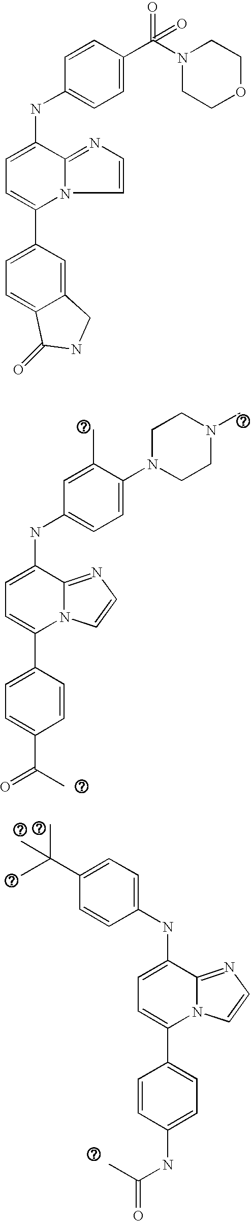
C1(C2=CC=C(NC3=CC=C(C(C)(C)C)C=C3)C3=NC=CN23)=CC=C(NC(C)=O)C=C1.C1(C2=CC=C(NC3=CC=C(N4CCN(C)CC4)C(C)=C3)C3=NC=CN23)=CC=C(C(C)=O)C=C1.C1(C2=CC=C(NC3=CC=C(C(N4CCOCC4)(=O)=O)C=C3)C3=NC=CN23)=CC=C2C(=C1)CNC2=O
